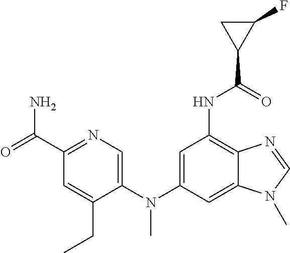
C1=C(N(C2=CC(NC(C3C(F)C3)=O)=C3C(=C2)N(C)C=N3)C)C(CC)=CC(C(N)=O)=N1
